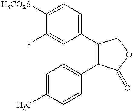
C1=C(F)C([H3CO2S])=CC=C1C1=C(C2=CC=C(C)C=C2)C(=O)OC1
